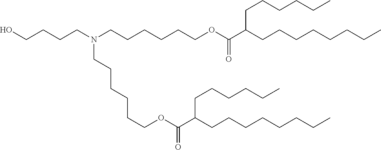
C(CCN(CCCCCCOC(C(CCCCCCCC)CCCCCC)=O)CCCCCCOC(C(CCCCCCCC)CCCCCC)=O)CO
